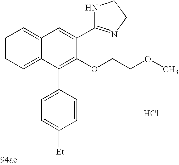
C1=C(C2=NCCN2)C(OCCOC)=C(C2=CC=C([Et])C=C2)C2=CC=CC=C12.Cl
